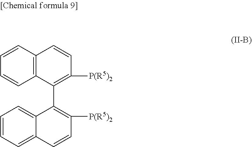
C1=CC2=C(C=C1)C(C1=C([P(R5)2])C=CC3=CC=CC=C13)=C([P(R5)2])C=C2
